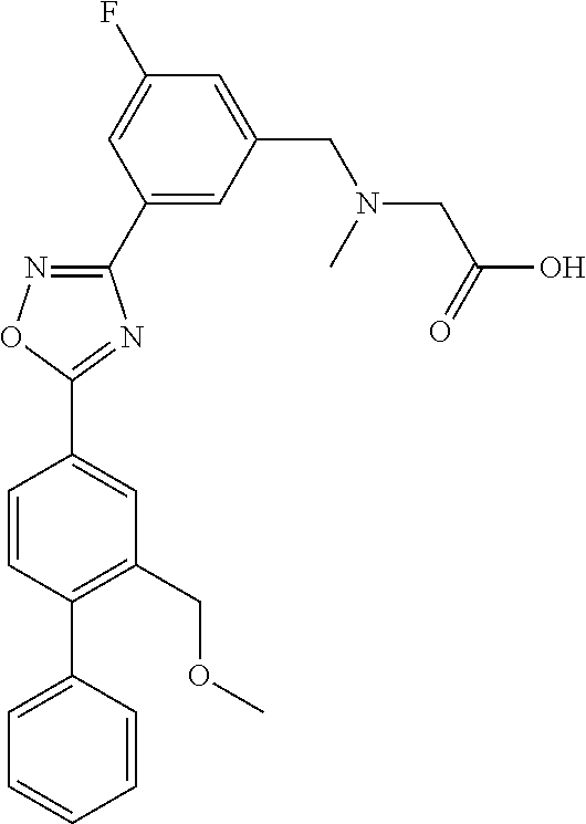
C1(C2=CC(CN(CC(O)=O)C)=CC(F)=C2)=NOC(C2=CC(COC)=C(C3=CC=CC=C3)C=C2)=N1
